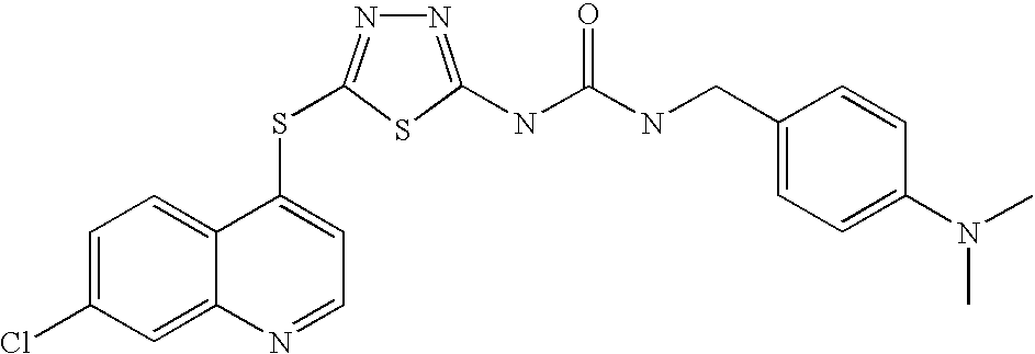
C1=C(Cl)C=C2C(=C1)C(SC1=NN=C(NC(=O)NCC3=CC=C(N(C)C)C=C3)S1)=CC=N2
